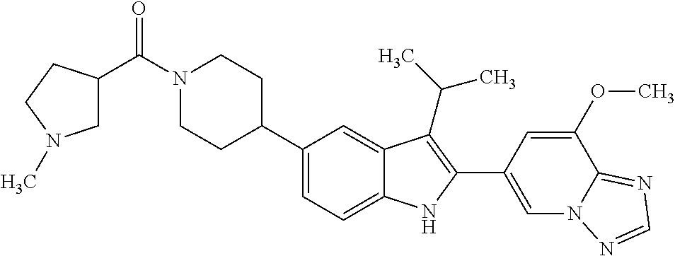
C(N1CCC(C2=CC=C3C(=C2)C(C(C)C)=C(C2=CN4C(=NC=N4)C(OC)=C2)N3)CC1)(=O)C1CN(C)CC1
